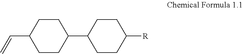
C1C(C=C)CCC(C2CCC([R])CC2)C1
